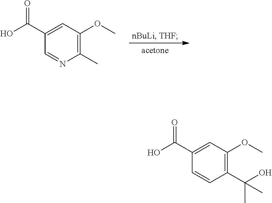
C1(C(O)=O)=CC(OC)=C(C(C)(O)C)C=C1.C1(C(O)=O)=CC(OC)=C(C)N=C1
